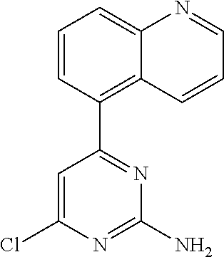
C1=CC(C2=NC(N)=NC(Cl)=C2)=C2C(=C1)N=CC=C2
